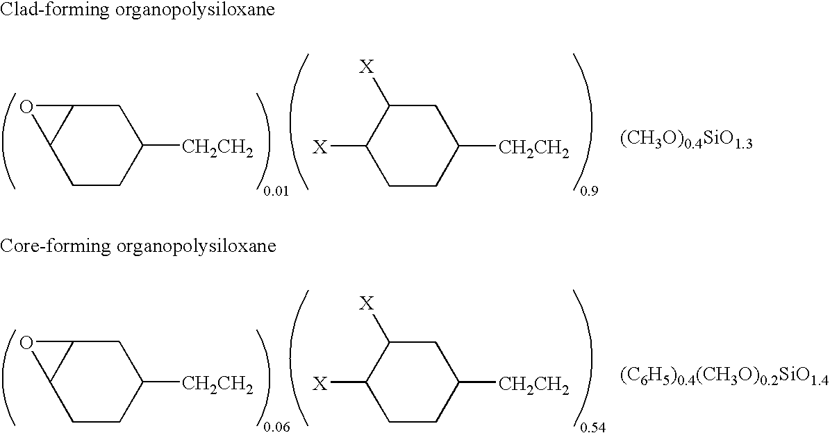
C1CC([CH2CH2])CC2C1O2.[X]C1CCC([CH2CH2])CC1[X].[(CH3O)0.4SiO1.3].C1CC([CH2CH2])CC2C1O2.[X]C1CCC([CH2CH2])CC1[X].[(C6H5)0.4(CH3O)0.2SiO1.4]
